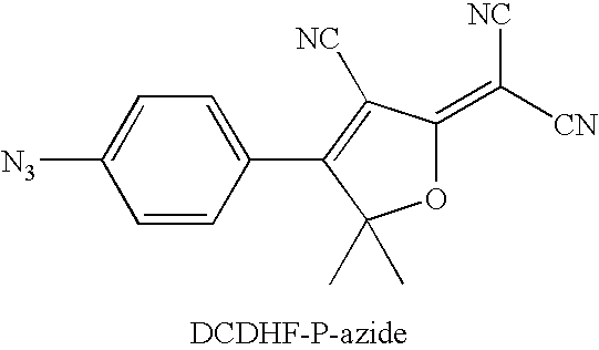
C1=CC(C2=C([NC])C(=C([CN])[NC])OC2(C)C)=CC=C1[N3]
